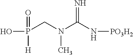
P(CN(C(N[PO3H2])=N)C)(O)(=O)[H]
